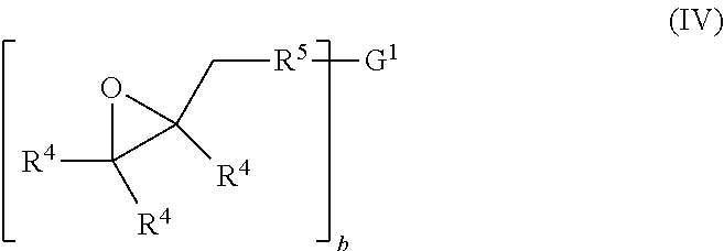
[R4]C1([R4])C(C[R5][G1])([R4])O1
